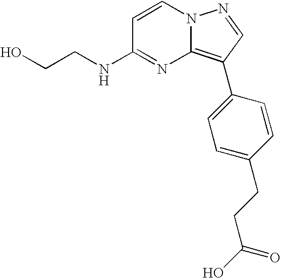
OCCNC1=NC2=C(C3=CC=C(CCC(O)=O)C=C3)C=NN2C=C1
